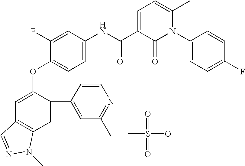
CS(=O)(O)=O.C1=C(OC2=CC=C(NC(C3=CC=C(C)N(C4=CC=C(F)C=C4)C3=O)=O)C=C2F)C(C2=CC(C)=NC=C2)=CC2=C1C=NN2C
